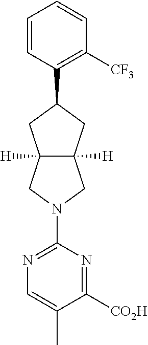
C1=CC(C2CC3([H])C([H])(C2)CN(C2=NC=C(C)C([CO2H])=N2)C3)=C([CF3])C=C1
